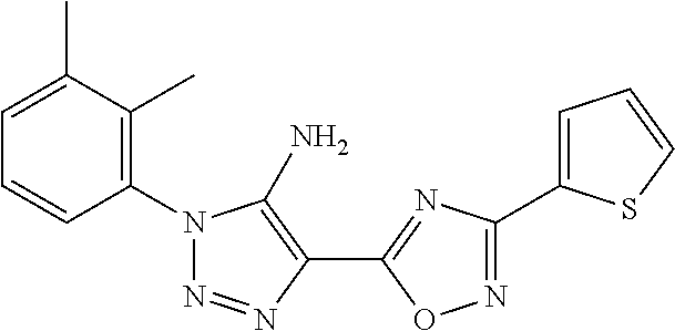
C1=C(C)C(C)=C(N2N=NC(C3=NC(C4=CC=CS4)=NO3)=C2N)C=C1
